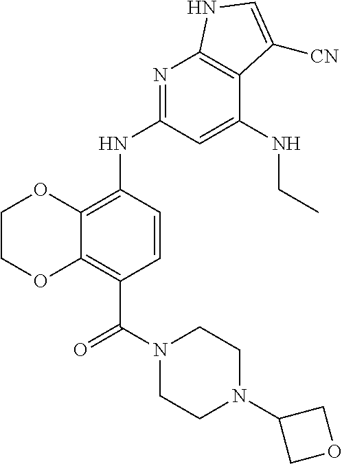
C12=C(NC3=NC4=C(C(NCC)=C3)C([CN])=CN4)C=CC(C(=O)N3CCN(C4COC4)CC3)=C1OCCO2
